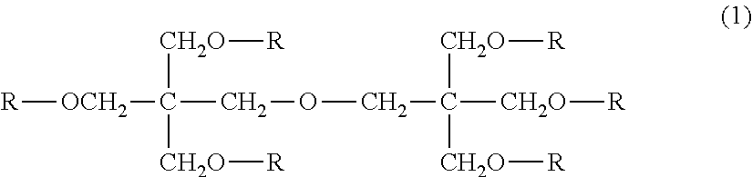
[R][OCH2]C(COCC([CH2O][R])([CH2O][R])[CH2O][R])([CH2O][R])[CH2O][R]
